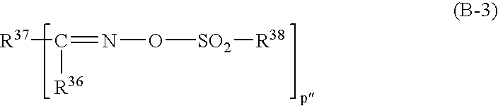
[R37]C([R36])=NO[SO2][R38]
